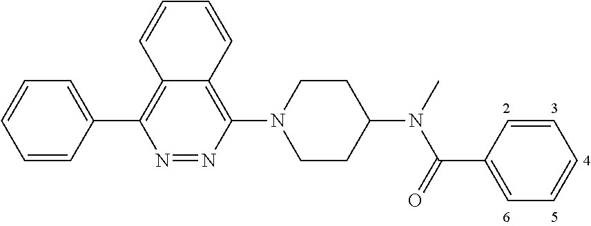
C1=CC(C2=C3C(=C(N4CCC(N(C(C5=CC=CC=C5)=O)C)CC4)N=N2)C=CC=C3)=CC=C1
